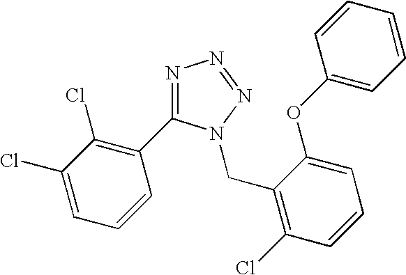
N1=C(C2=C(Cl)C(Cl)=CC=C2)N(CC2=C(Cl)C=CC=C2OC2=CC=CC=C2)N=N1
